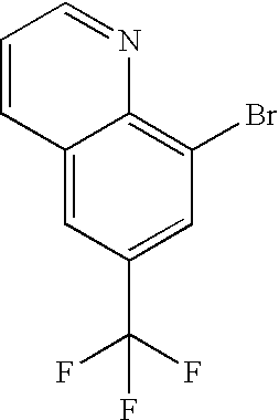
C12=CC(C(F)(F)F)=CC(Br)=C1N=CC=C2
